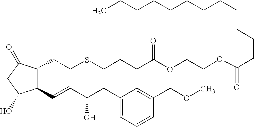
C1(C=CC(CC2=CC=CC(COC)=C2)O)C(CCSCCCC(OCCOC(=O)CCCCCCCCCCCC)=O)C(=O)CC1O
